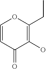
C1=CC(=O)C(O)=C(CC)O1
